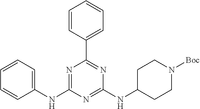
C1=CC(C2=NC(NC3CCN([Boc])CC3)=NC(NC3=CC=CC=C3)=N2)=CC=C1
